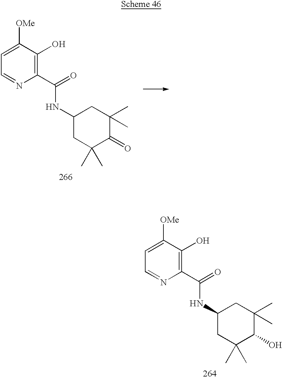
C1(C(=O)NC2CC(C)(C)C(=O)C(C)(C)C2)=C(O)C([OMe])=CC=N1.C1(C(=O)NC2CC(C)(C)C(O)C(C)(C)C2)=C(O)C([OMe])=CC=N1
